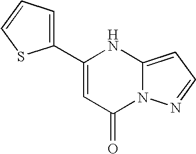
C1(C2=CC=CS2)=CC(=O)N2C(=CC=N2)N1
